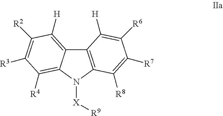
C12=C(N([X][R9])C3=C([R4])C([R3])=C([R2])C([H])=C13)C([R8])=C([R7])C([R6])=C2[H]
